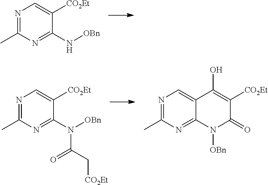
N1=C(C)N=C(N[OBn])C([CO2Et])=C1.N1=C(C)N=C(N([OBn])C(C[CO2Et])=O)C([CO2Et])=C1.N1=C(C)N=C2C(=C1)C(O)=C([CO2Et])C(=O)N2[OBn]
